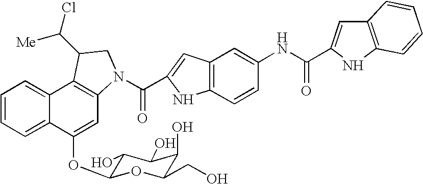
C1=CC=C2C(=C1)C1=C(C=C2OC2C(O)C(O)C(O)C(CO)O2)N(C(=O)C2=CC3=C(C=CC(NC(=O)C4=CC5=C(N4)C=CC=C5)=C3)N2)CC1C([Me])Cl
